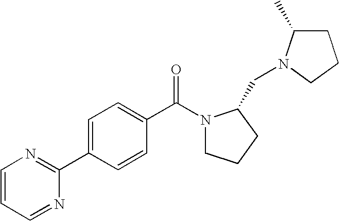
C1=CC=NC(C2=CC=C(C(=O)N3CCCC3CN3C(C)CCC3)C=C2)=N1
